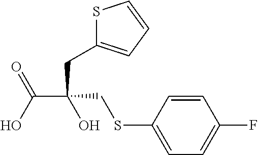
OC(C(CC1=CC=CS1)(CSC1=CC=C(F)C=C1)O)=O
